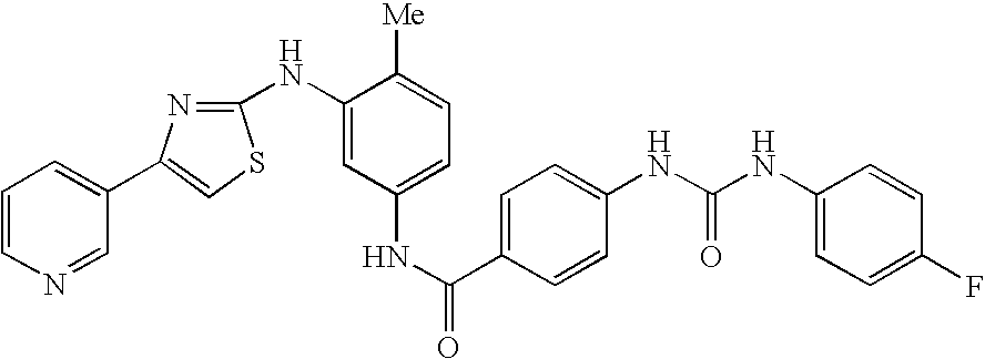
C1=CN=CC(C2=CSC(NC3=CC(NC(C4=CC=C(NC(=O)NC5=CC=C(F)C=C5)C=C4)=O)=CC=C3[Me])=N2)=C1
